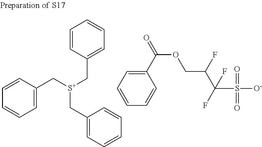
C1=C(C[S+](CC2=CC=CC=C2)CC2=CC=CC=C2)C=CC=C1.C1(C(=O)OCC(C(S([O-])(=O)=O)(F)F)F)=CC=CC=C1
